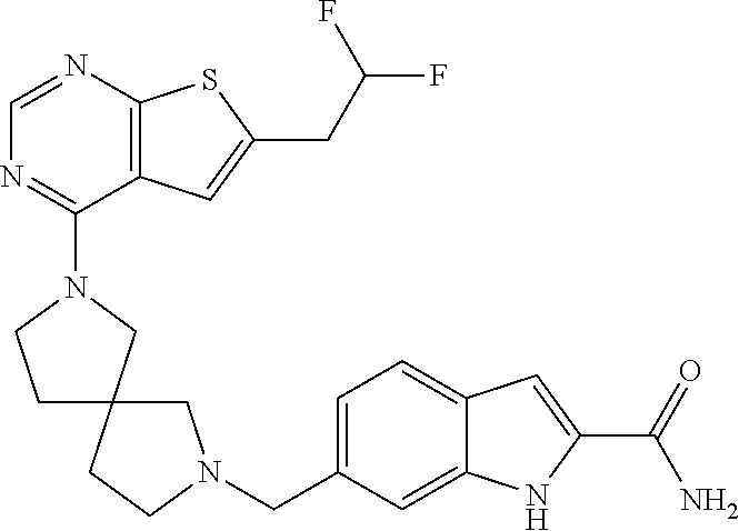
C12=C(C=C(CC(F)F)S1)C(N1CCC3(C1)CCN(CC1=CC=C4C(=C1)NC(C(=O)N)=C4)C3)=NC=N2
